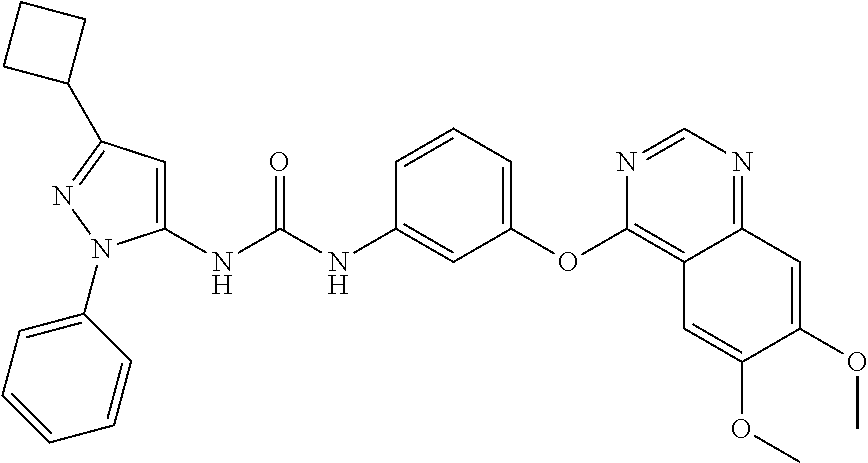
C1(NC(NC2=CC(OC3=C4C(=NC=N3)C=C(OC)C(OC)=C4)=CC=C2)=O)=CC(C2CCC2)=NN1C1=CC=CC=C1
